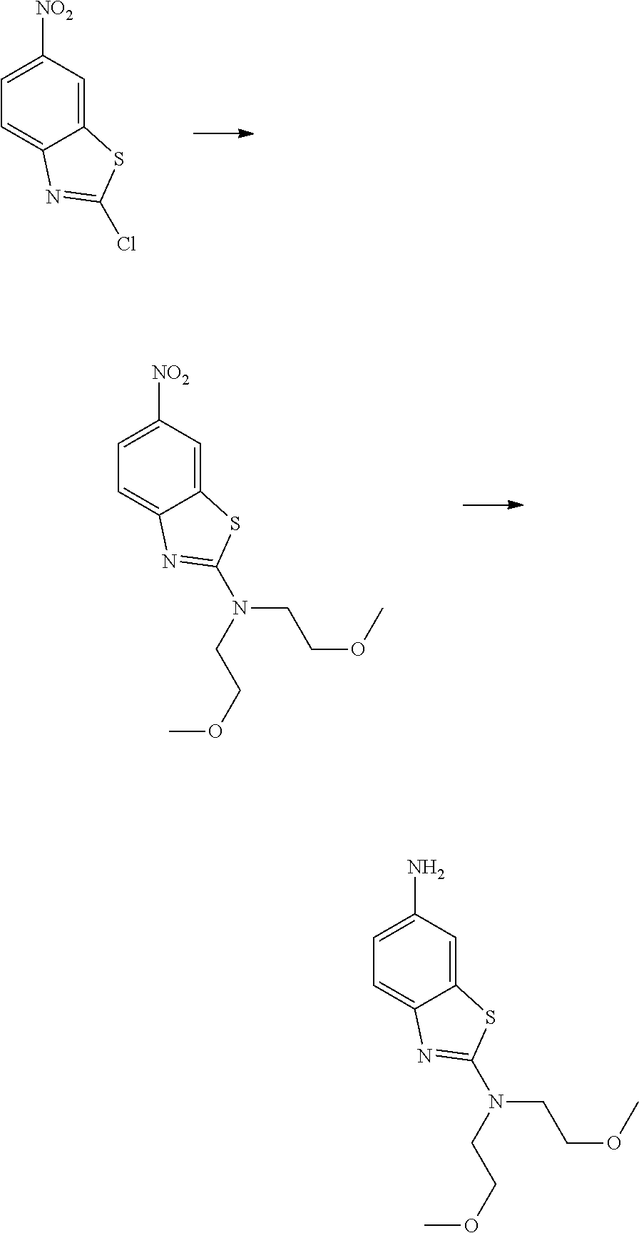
C12=CC([NO2])=CC=C1N=C(Cl)S2.C12=CC([NO2])=CC=C1N=C(N(CCOC)CCOC)S2.C12=CC(N)=CC=C1N=C(N(CCOC)CCOC)S2
